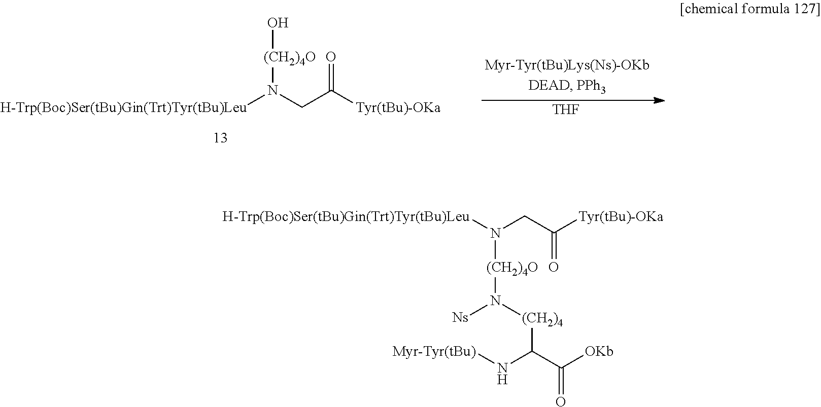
[Ns]N([(CH2)4]C(C([OKb])=O)N[Myr-Tyr(tBu)])[(CH2)4O]N([H-Trp(Boc)Ser(tBu)Gin(Trt)Tyr(tBu)Leu])CC([Tyr(tBu)-OKa])=O.[H-Trp(Boc)Ser(tBu)Gin(Trt)Tyr(tBu)Leu]N(CC([Tyr(tBu)-OKa])=O)[(CH2)4O]O.[THF]
